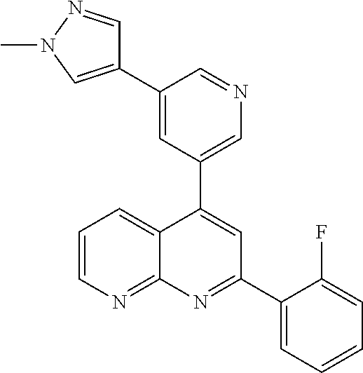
C1=C(C2=CN(C)N=C2)C=NC=C1C1=CC(C2=CC=CC=C2F)=NC2=NC=CC=C12
